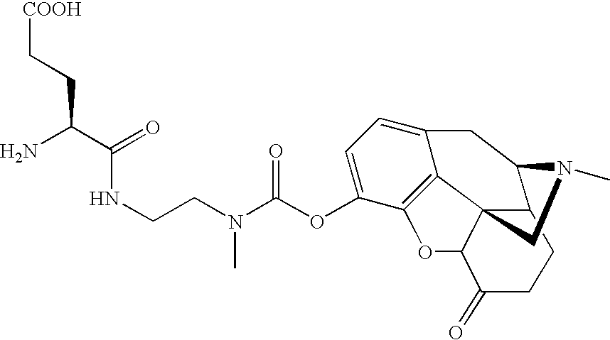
N(CCN(C(OC1=CC=C2CC3C4C5(C2=C1OC5C(=O)CC4)CN3C)=O)C)C(=O)C(CC[COOH])N
